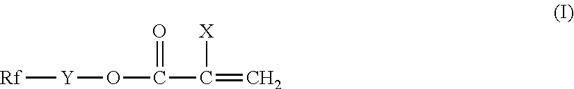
[Rf][Y]OC(C(=C)[X])=O
